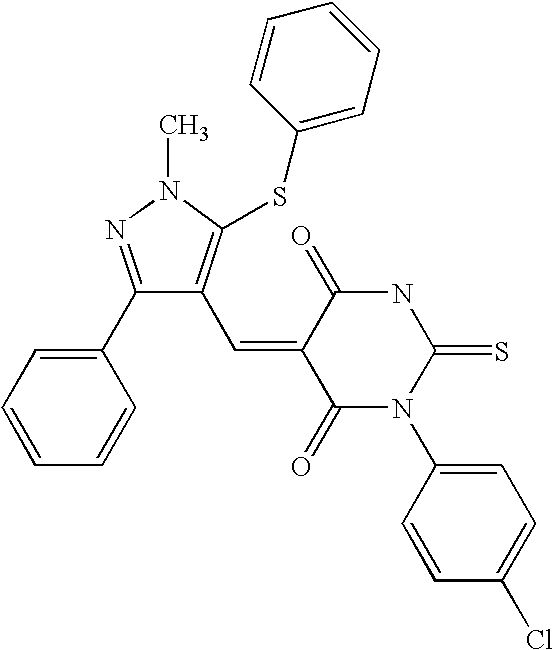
C1(C2=CC=CC=C2)=NN(C)C(SC2=CC=CC=C2)=C1C=C1C(=O)N(C2=CC=C(Cl)C=C2)C(=S)NC1=O
